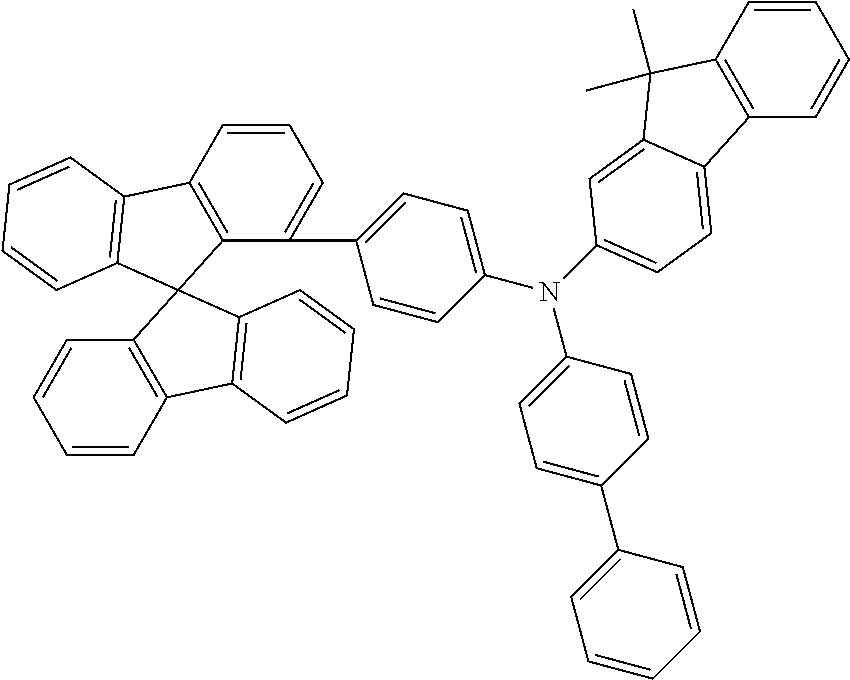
C1=CC2=C(C(C3=CC=C(N(C4=CC=C(C5=CC=CC=C5)C=C4)C4=CC=C5C6=C(C=CC=C6)C(C)(C)C5=C4)C=C3)=C1)C1(C3=C(C=CC=C3)C3=C1C=CC=C3)C1=C2C=CC=C1
